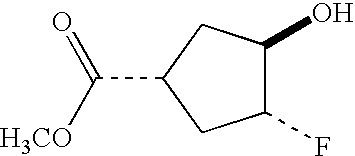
C1(F)C(O)CC(C([H3CO])=O)C1
